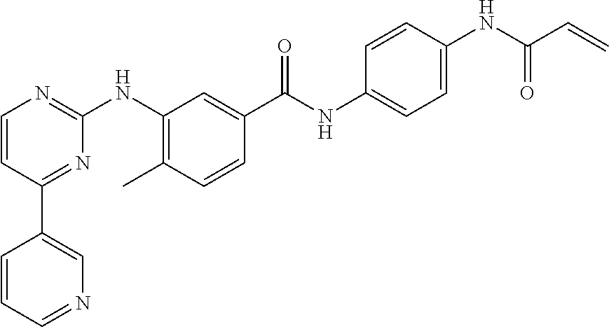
C1(C2=CN=CC=C2)=NC(NC2=C(C)C=CC(C(NC3=CC=C(NC(C=C)=O)C=C3)=O)=C2)=NC=C1
